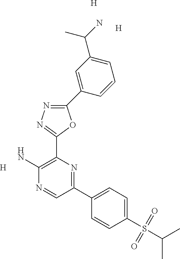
NC1=C(C2=NN=C(C3=CC(C(N)C)=CC=C3)O2)N=C(C2=CC=C(S(C(C)C)(=O)=O)C=C2)C=N1.[H].[H].[H]
